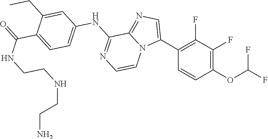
C1(OC(F)F)=C(F)C(F)=C(C2=CN=C3N2C=CN=C3NC2=CC=C(C(NCCNCCN)=O)C(CC)=C2)C=C1
